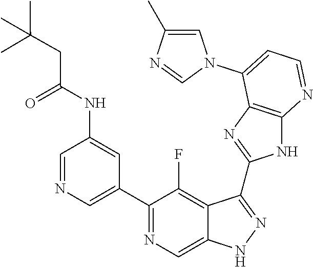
C1=NC=C(C2=NC=C3C(=C2F)C(C2=NC4=C(N2)N=CC=C4N2C=C(C)N=C2)=NN3)C=C1NC(CC(C)(C)C)=O
